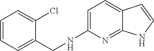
C1=C(NCC2=CC=CC=C2Cl)N=C2C(=C1)C=CN2
